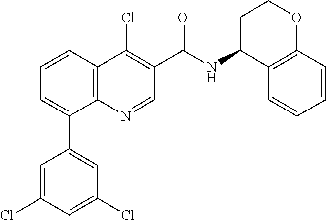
C12=C(C=CC=C1C1=CC(Cl)=CC(Cl)=C1)C(Cl)=C(C(NC1C3=C(OCC1)C=CC=C3)=O)C=N2
